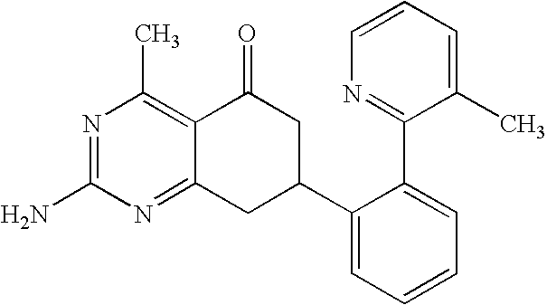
C12=NC(N)=NC(C)=C1C(=O)CC(C1=CC=CC=C1C1=NC=CC=C1C)C2
